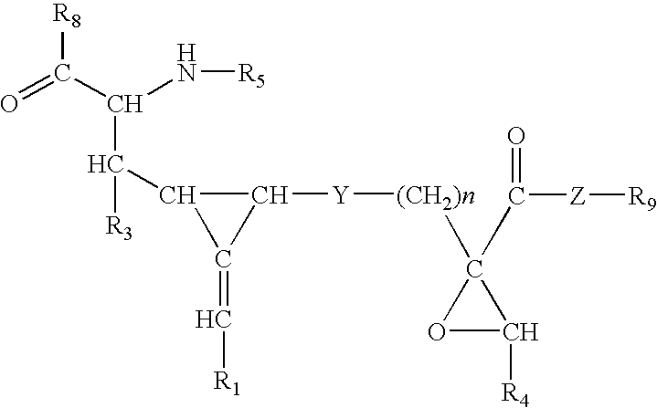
O=C([R8])C(C([R3])C1C([Y][(CH2)n]C2(C([Z][R9])=O)OC2[R4])C1=C[R1])N[R5]
